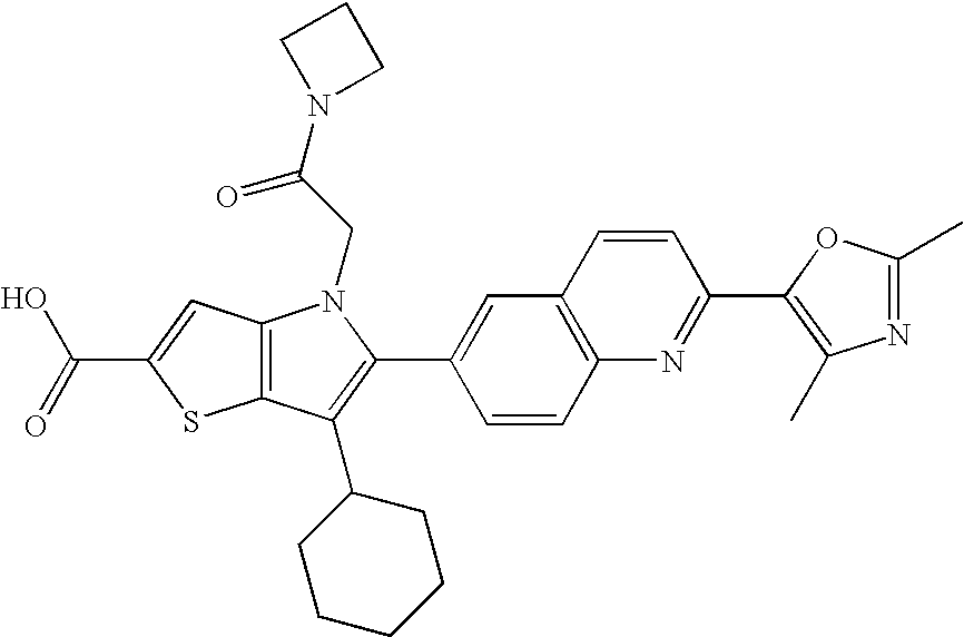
C(C1=CC2=C(S1)C(C1CCCCC1)=C(C1=CC3=C(C=C1)N=C(C1=C(C)N=C(C)O1)C=C3)N2CC(=O)N1CCC1)(=O)O
